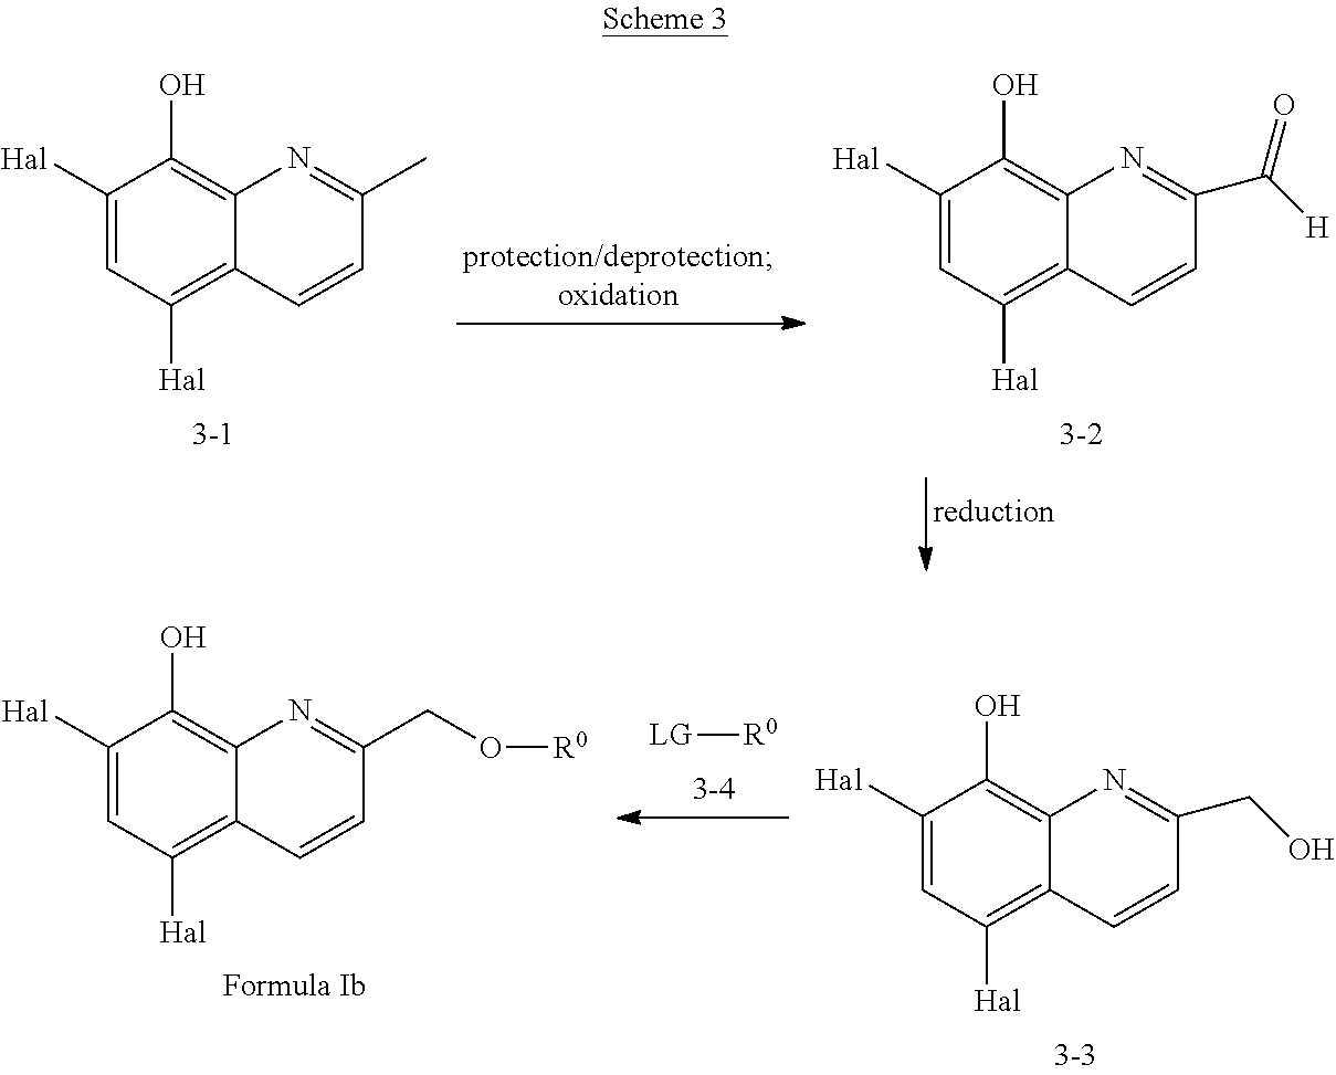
C1([Hal])=CC([Hal])=C2C(=C1O)N=C(C)C=C2.C1([Hal])=CC([Hal])=C2C(=C1O)N=C(C([H])=O)C=C2.C1([Hal])=CC([Hal])=C2C(=C1O)N=C(CO)C=C2.[LG][R0].C1([Hal])=CC([Hal])=C2C(=C1O)N=C(CO[R0])C=C2
